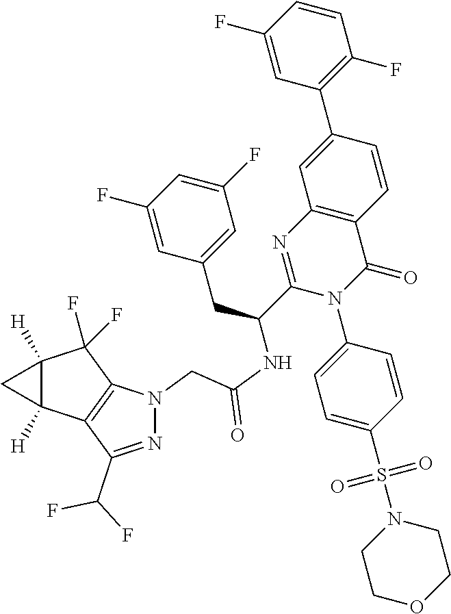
C12([H])C([H])(C3=C(C1(F)F)N(CC(NC(C1=NC4=C(C(=O)N1C1=CC=C(S(N5CCOCC5)(=O)=O)C=C1)C=CC(C1=C(F)C=CC(F)=C1)=C4)CC1=CC(F)=CC(F)=C1)=O)N=C3C(F)F)C2
